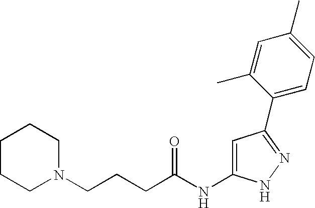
C1CCN(CCCC(NC2=CC(C3=CC=C(C)C=C3C)=NN2)=O)CC1
